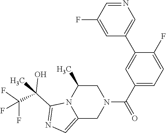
C12=CN=C(C(C)(C(F)(F)F)O)N1C(C)CN(C(C1=CC=C(F)C(C3=CN=CC(F)=C3)=C1)=O)C2
